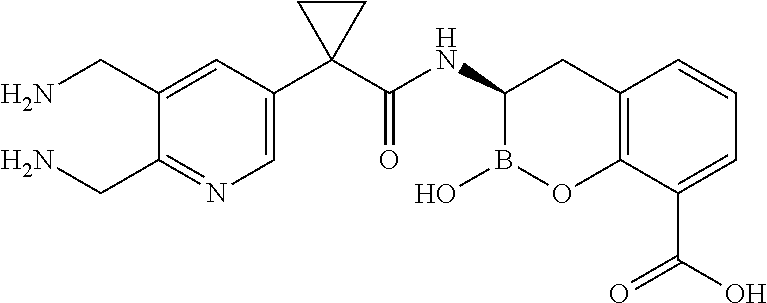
C12=C(C(C(O)=O)=CC=C1)OB(O)C(NC(=O)C1(C3=CN=C(CN)C(CN)=C3)CC1)C2
